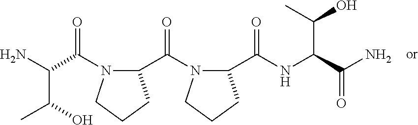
C1(C(=O)N2C(C(NC(C(N)=O)C(C)O)=O)CCC2)N(C(C(N)C(C)O)=O)CCC1
